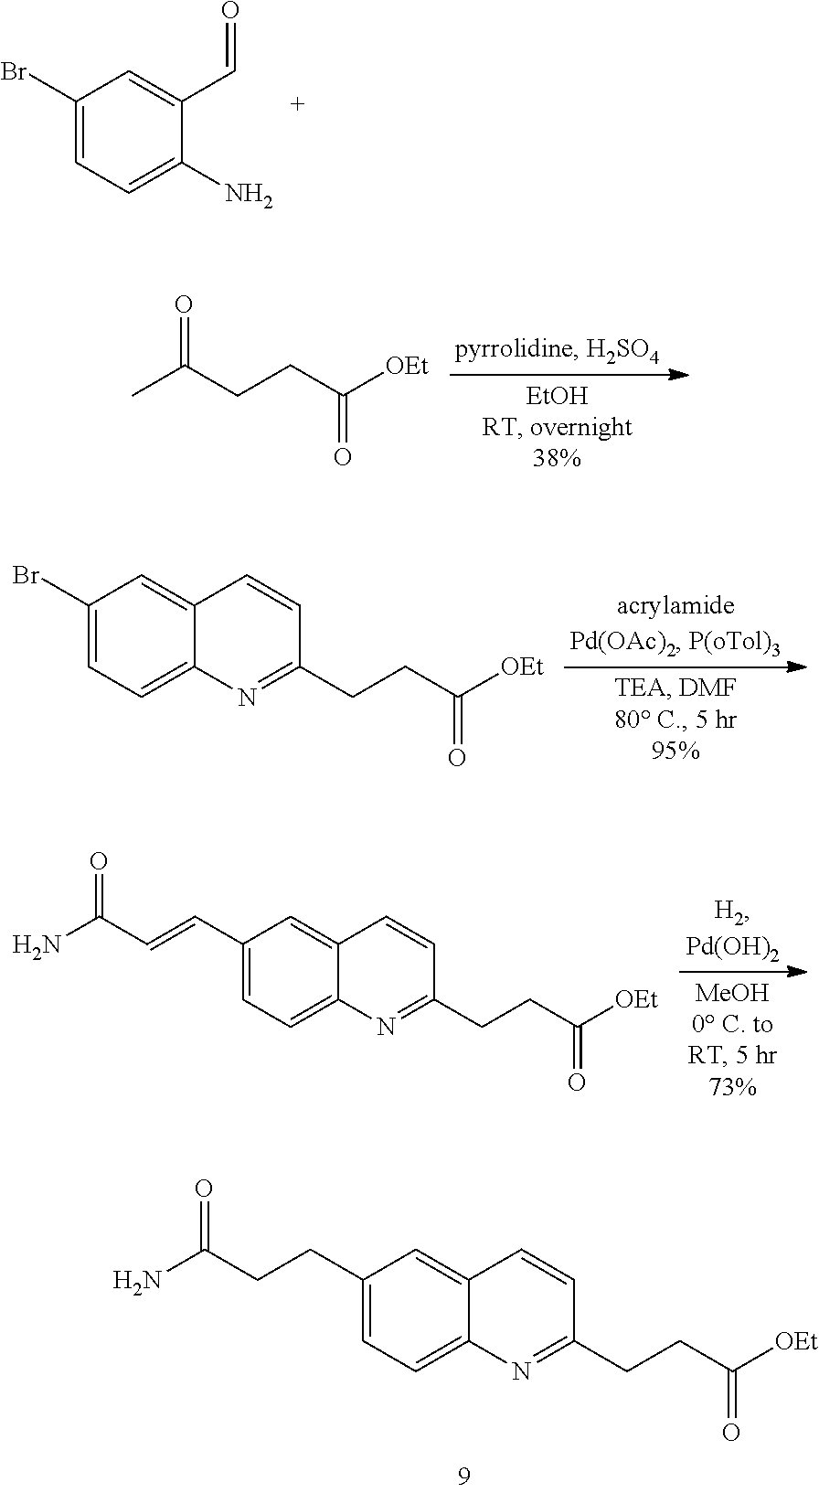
C1(C=O)=CC(Br)=CC=C1N.CC(CCC([OEt])=O)=O.C1(Br)=CC=C2C(=C1)C=CC(CCC([OEt])=O)=N2.C1(C=CC(N)=O)=CC=C2C(=C1)C=CC(CCC([OEt])=O)=N2.C1(CCC(N)=O)=CC=C2C(=C1)C=CC(CCC([OEt])=O)=N2
